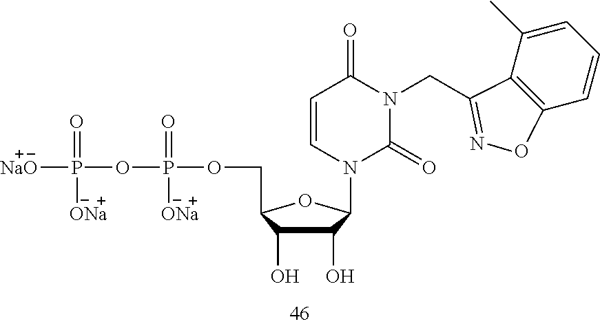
C1=C(C)C2=C(C=C1)ON=C2CN1C(=O)C=CN(C2C(O)C(O)C(COP(=O)([ONa])OP(=O)([ONa])[NaO])O2)C1=O
